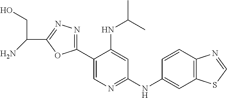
C12=C(C=CC(NC3=NC=C(C4=NN=C(C(CO)N)O4)C(NC(C)C)=C3)=C1)N=CS2
